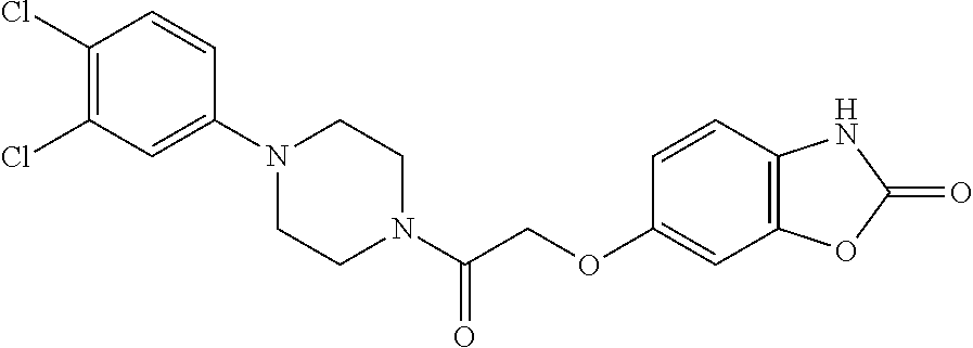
N1(C(COC2=CC3=C(C=C2)NC(=O)O3)=O)CCN(C2=CC(Cl)=C(Cl)C=C2)CC1
